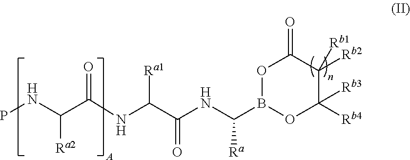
PNC(C(NC(C(NC(B1OC([Rb4])([Rb3])C([Rb2])([Rb1])C(=O)O1)[Ra])=O)[Ra1])=O)[Ra2]
